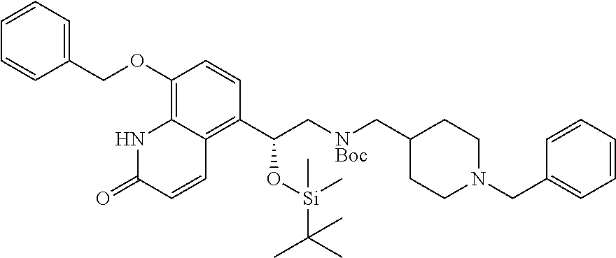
C1(COC2=C3C(=C(C(O[Si](C)(C)C(C)(C)C)C[NBoc]CC4CCN(CC5=CC=CC=C5)CC4)C=C2)C=CC(=O)N3)=CC=CC=C1
